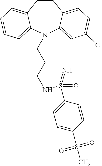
C1CC2=CC=C(Cl)C=C2N(CCCNS(C2=CC=C(S(C)(=O)=O)C=C2)(=O)=N)C2=CC=CC=C12
